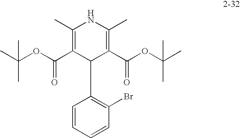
C1(C)=C(C(OC(C)(C)C)=O)C(C2=C(Br)C=CC=C2)C(C(OC(C)(C)C)=O)=C(C)N1
